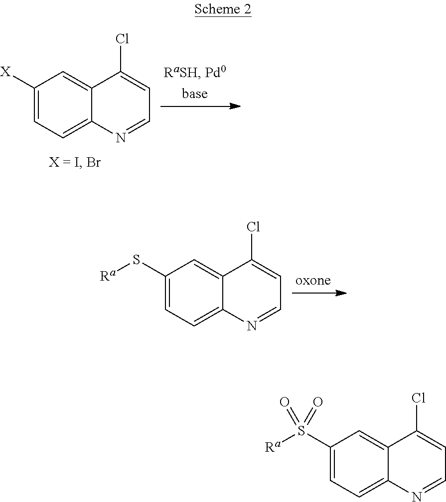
C1(S([Ra])(=O)=O)=CC=C2C(=C1)C(Cl)=CC=N2.C1([X])=CC=C2C(=C1)C(Cl)=CC=N2.C1(S[Ra])=CC=C2C(=C1)C(Cl)=CC=N2
